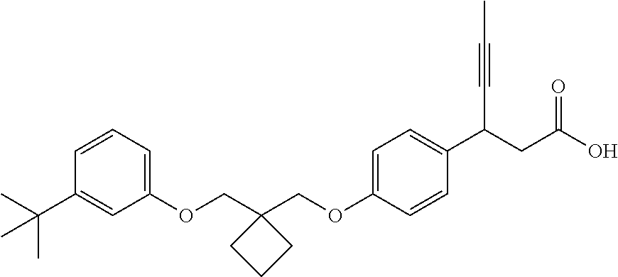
C1(OCC2(COC3=CC=C(C(CC(O)=O)C#CC)C=C3)CCC2)=CC=CC(C(C)(C)C)=C1
